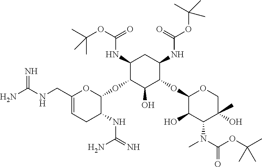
C1(CNC(N)=N)=CCC(NC(=N)N)C(OC2C(O)C(OC3C(O)C(N(C(OC(C)(C)C)=O)C)C(C)(O)CO3)C(NC(OC(C)(C)C)=O)CC2NC(OC(C)(C)C)=O)O1
